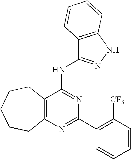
C12=C(N=C(C3=C([CF3])C=CC=C3)N=C1NC1=NNC3=C1C=CC=C3)CCCCC2
